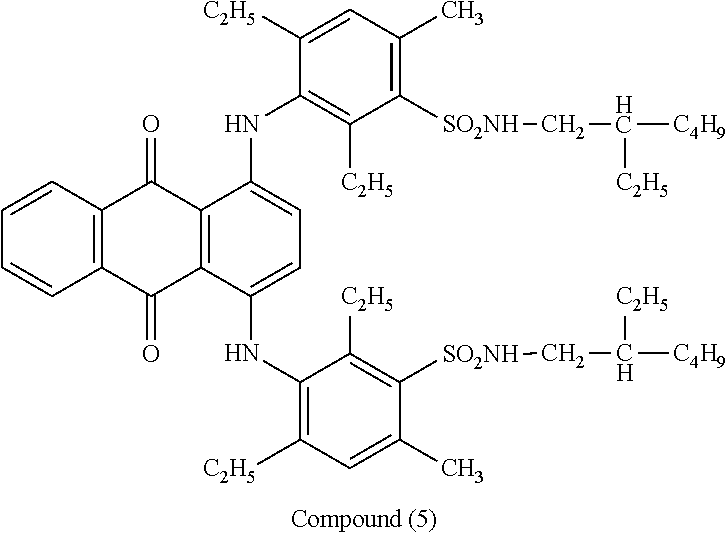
C12=C(C(=O)C3=C(C1=O)C(NC1=C([C2H5])C([SO2NH]CC([C4H9])[C2H5])=C(C)C=C1[C2H5])=CC=C3NC1=C([C2H5])C=C(C)C([SO2NH]CC([C4H9])[C2H5])=C1[C2H5])C=CC=C2
